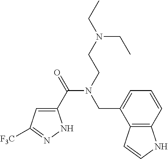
C1(C(=O)N(CCN(CC)CC)CC2=CC=CC3=C2C=CN3)=CC([F3C])=NN1
